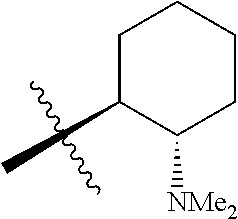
C1(C)CCCCC1[NMe2]
